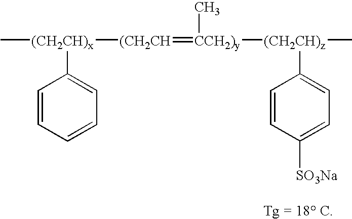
C[(CH2CH)x](C1=CC=CC=C1)[(CH2CH]=[CCH2)y](C)[(CH2CH)z](C1=CC=C([SO3Na])C=C1)C
